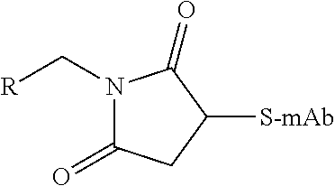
N1(C[R])C(=O)CC([S-mAb])C1=O
